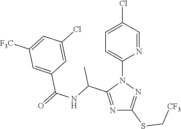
N1=C(C(NC(=O)C2=CC([F3C])=CC(Cl)=C2)C)N(C2=CC=C(Cl)C=N2)N=C1SC[CF3]
